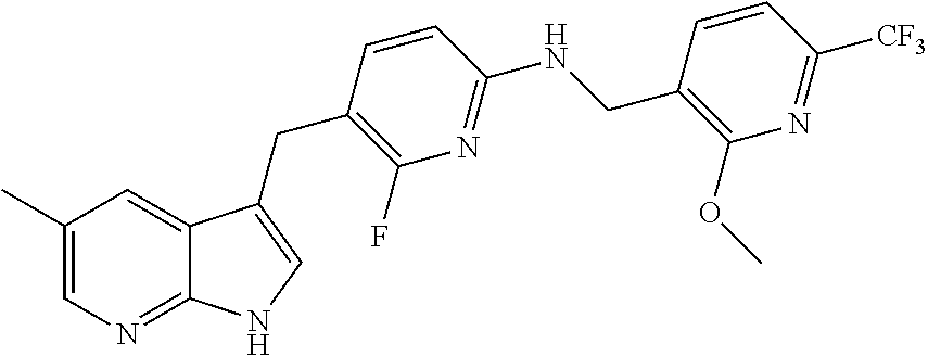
C1(C)=CN=C2C(=C1)C(CC1=C(F)N=C(NCC3=C(OC)N=C([CF3])C=C3)C=C1)=CN2
